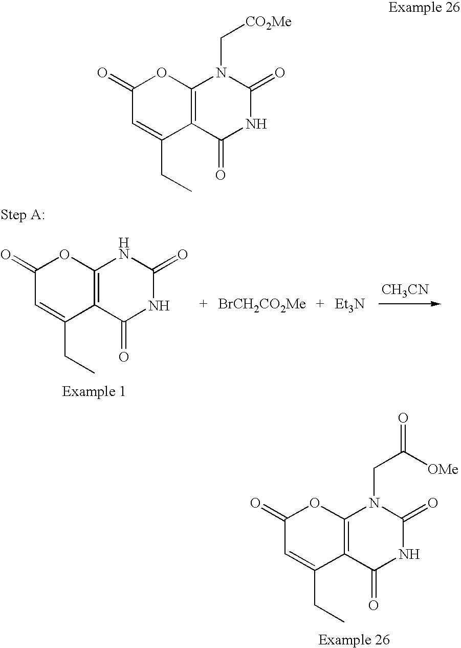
C1(=O)C=C(CC)C2=C(O1)N(CC(=O)[OMe])C(=O)NC2=O.C1(=O)C=C(CC)C2=C(O1)NC(=O)NC2=O.[CH3CN].[BrCH2CO2Me].[Et3N].C1(=O)C=C(CC)C2=C(O1)N(C[CO2Me])C(=O)NC2=O
